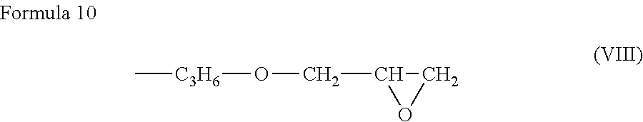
C1C(CO[C3H6]C)O1
